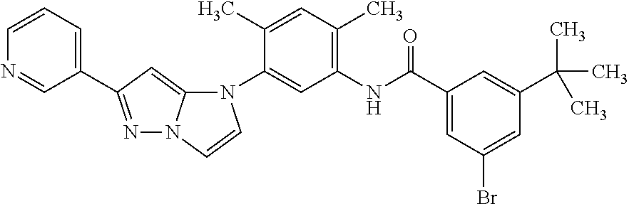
N1=C(C2=CC=CN=C2)C=C2N1C=CN2C1=CC(NC(C2=CC(Br)=CC(C(C)(C)C)=C2)=O)=C(C)C=C1C
